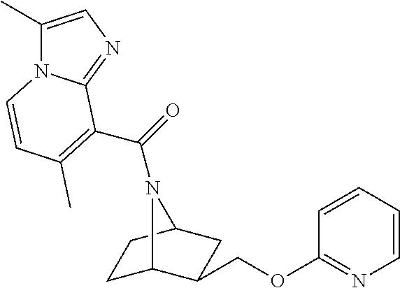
C1C2C(COC3=NC=CC=C3)CC(C1)N2C(=O)C1=C(C)C=CN2C(C)=CN=C21
